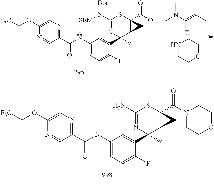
CN(C(=C(C)C)Cl)C.N1CCOCC1.C1=C(OC[F3C])N=CC(C(NC2=CC=C(F)C(C3(C)C4CC4(C(O)=O)SC(N([Boc])[SEM])=N3)=C2)=O)=N1.C1=C(OC[F3C])N=CC(C(NC2=CC=C(F)C(C3(C)C4CC4(C(=O)N4CCOCC4)SC(N)=N3)=C2)=O)=N1
